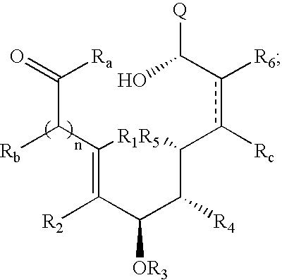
C(C(C(=C(C(C([R4])C(c(c(C(O)[Q])[R6])[Rc])[R5])[OR3])[R2])[R1])[Rb])([Ra])=O
